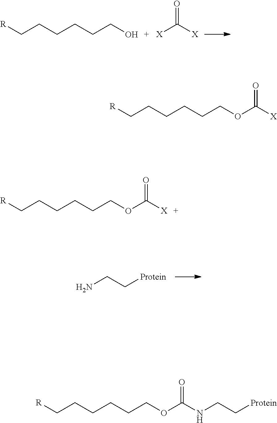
[R]CCCCCCO.[X]C([X])=O.[R]CCCCCCOC([X])=O.[R]CCCCCCOC(NCC[Protein])=O.NCC[Protein].[R]CCCCCCOC([X])=O
